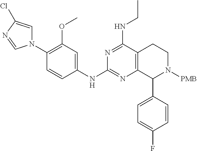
C12=C(C(C3=CC=C(F)C=C3)N([PMB])CC1)N=C(NC1=CC(OC)=C(N3C=C(Cl)N=C3)C=C1)N=C2NCC
